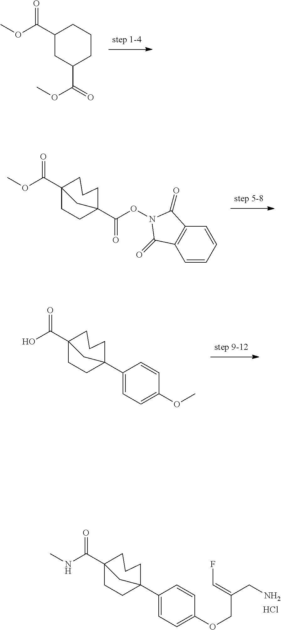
C(=O)(OC)C1CC(C(=O)OC)CCC1.C(=O)(OC)C12CCCC(C(=O)ON3C(=O)C4=C(C3=O)C=CC=C4)(CC1)C2.C1=C(C23CCC(C(=O)O)(CCC2)C3)C=CC(OC)=C1.Cl.C1(C23CCC(C(=O)NC)(CCC2)C3)=CC=C(OCC(=CF)CN)C=C1
